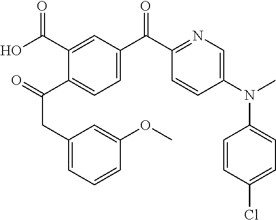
O=C(C1=CC=C(C(C2=NC=C(N(C)C3=CC=C(Cl)C=C3)C=C2)=O)C=C1C(O)=O)CC1=CC=CC(OC)=C1
